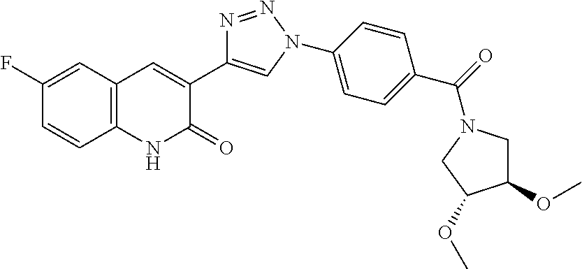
C1(F)=CC2=C(C=C1)NC(=O)C(C1=CN(C3=CC=C(C(=O)N4CC(OC)C(OC)C4)C=C3)N=N1)=C2
